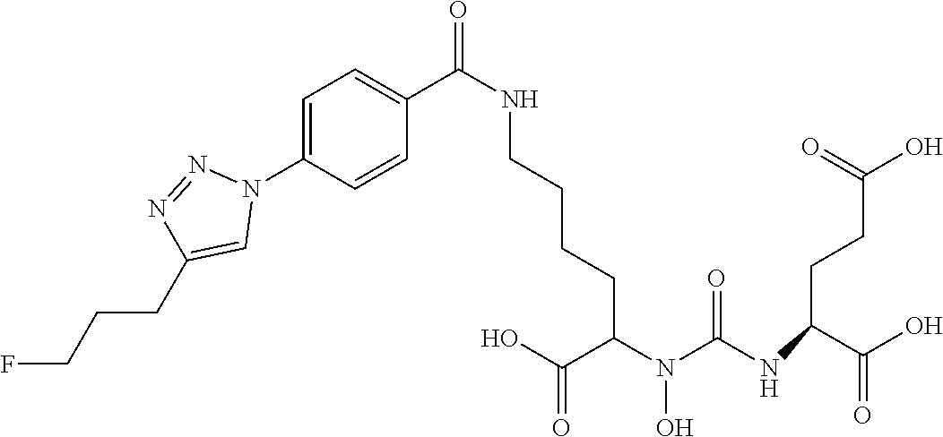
OC(CCC(C(O)=O)NC(N(C(CCCCNC(=O)C1=CC=C(N2N=NC(CCCF)=C2)C=C1)C(O)=O)O)=O)=O
